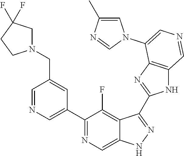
C1(C2=CN=CC(CN3CC(F)(F)CC3)=C2)=NC=C2C(=C1F)C(C1=NC3=C(N1)C=NC=C3N1C=C(C)N=C1)=NN2
